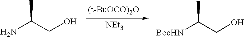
[(t-BuOCO)2O].[NEt3].NC(CO)C.[BocHN]C(CO)C
